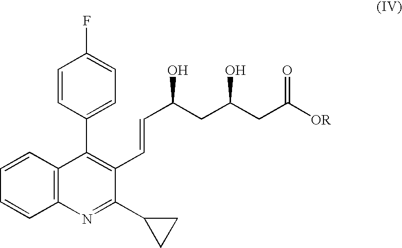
C1=CC(C2=C(C=CC(O)CC(CC([OR])=O)O)C(C3CC3)=NC3=C2C=CC=C3)=CC=C1F
